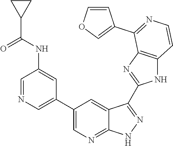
C1=NC=C(C2=CN=C3C(=C2)C(C2=NC4=C(N2)C=CN=C4C2=COC=C2)=NN3)C=C1NC(C1CC1)=O
